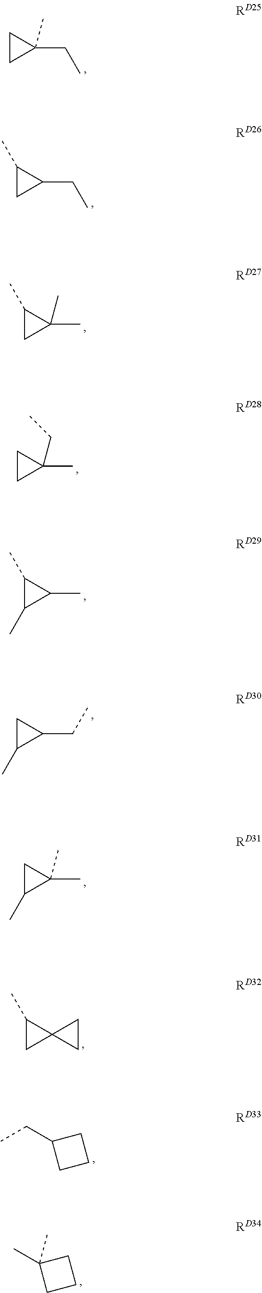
C1CC1(CC)C.C1(C)CC1CC.C1(C)CC1(C)C.C1CC1(C)CC.C1(C)C(C)C1C.C1C(C)C1CC.C1C(C)C1(C)C.C1(C)CC12CC2.C(C)C1CCC1.CC1(C)CCC1
